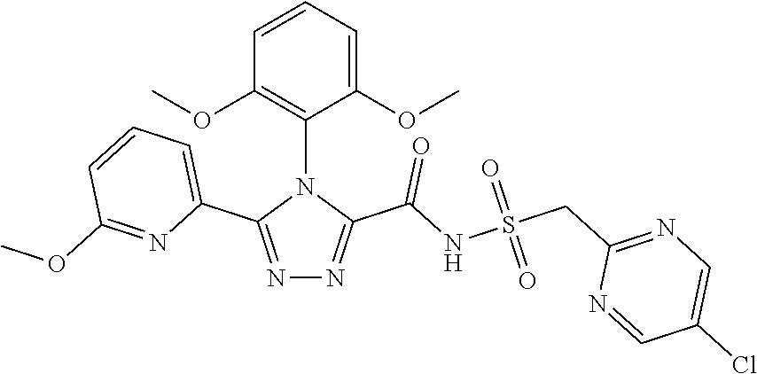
N1=C(C2=CC=CC(OC)=N2)N(C2=C(OC)C=CC=C2OC)C(C(NS(CC2=NC=C(Cl)C=N2)(=O)=O)=O)=N1
